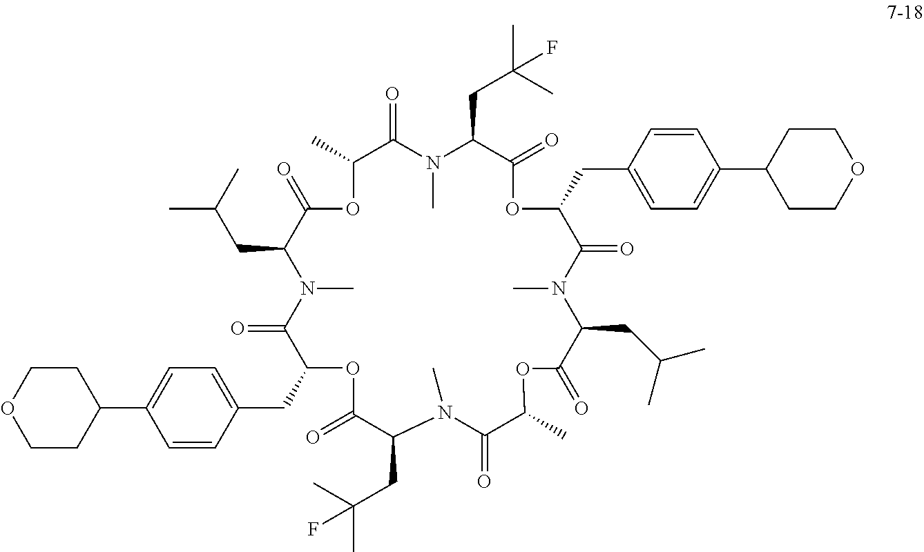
C1=CC(CC2C(=O)N(C)C(CC(C)C)C(=O)OC(C)C(=O)N(C)C(CC(C)(C)F)C(=O)OC(CC3=CC=C(C4CCOCC4)C=C3)C(=O)N(C)C(CC(C)C)C(=O)OC(C)C(=O)N(C)C(CC(C)(C)F)C(=O)O2)=CC=C1C1CCOCC1
